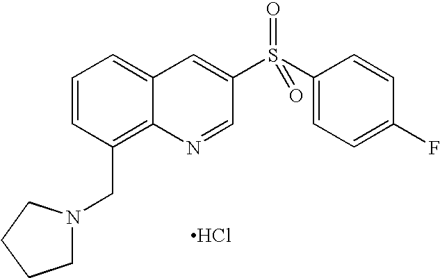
Cl.C1=CC(CN2CCCC2)=C2C(=C1)C=C(S(C1=CC=C(F)C=C1)(=O)=O)C=N2
